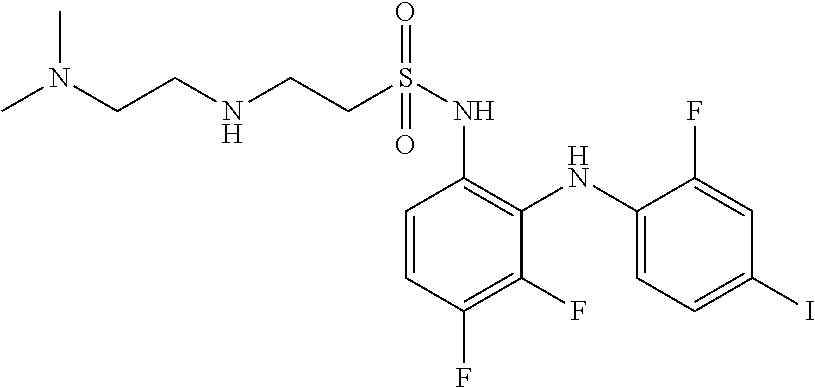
C1=CC(F)=C(F)C(NC2=CC=C(I)C=C2F)=C1NS(CCNCCN(C)C)(=O)=O
